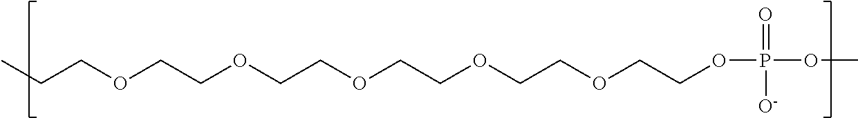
O(CCOP(OC)(=O)[O-])CCOCCOCCOCCOCCC
